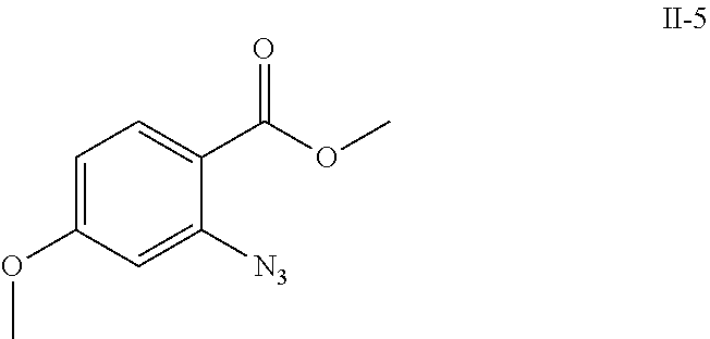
C1=C(OC)C=C([N3])C(C(OC)=O)=C1
